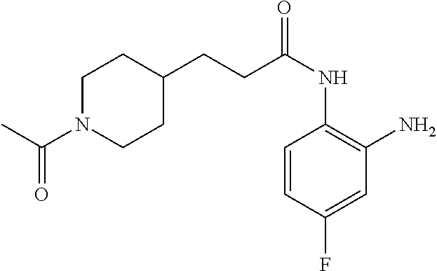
C1=CC(F)=CC(N)=C1NC(=O)CCC1CCN(C(=O)C)CC1
